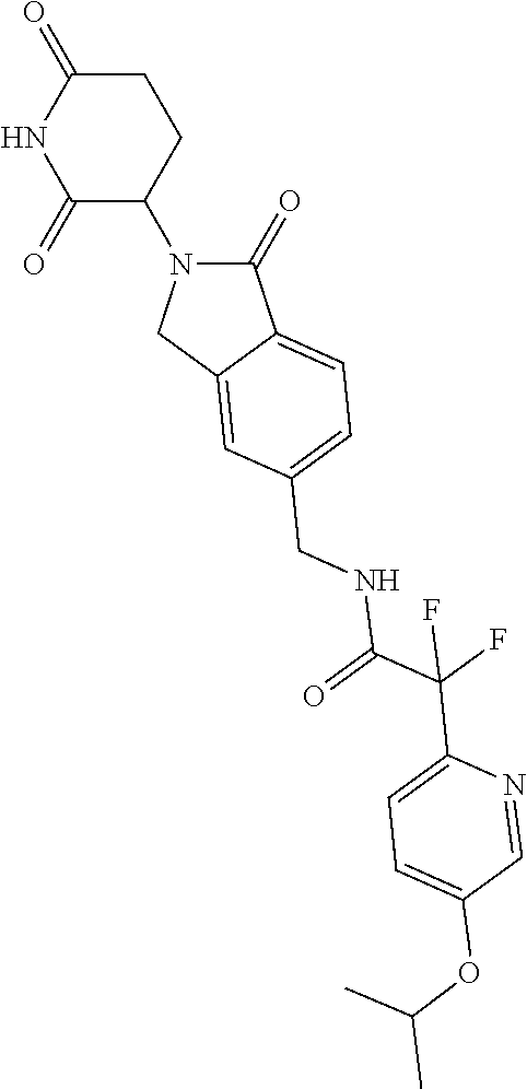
C1(=O)N(C2CCC(=O)NC2=O)CC2=CC(CNC(=O)C(F)(F)C3=CC=C(OC(C)C)C=N3)=CC=C12
